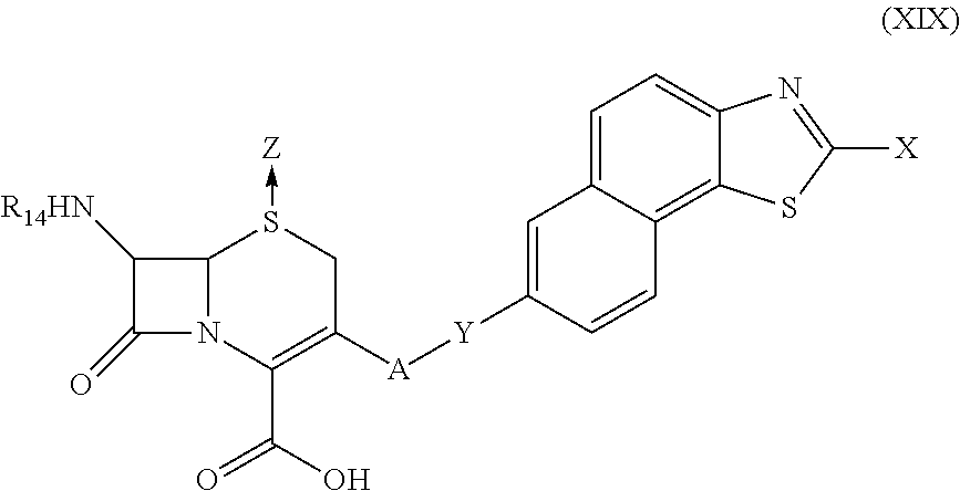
C12N(C(C(O)=O)=C([A][Y]C3=CC4=CC=C5C(=C4C=C3)SC([X])=N5)CS1->[Z])C(=O)C2[R14HN]
